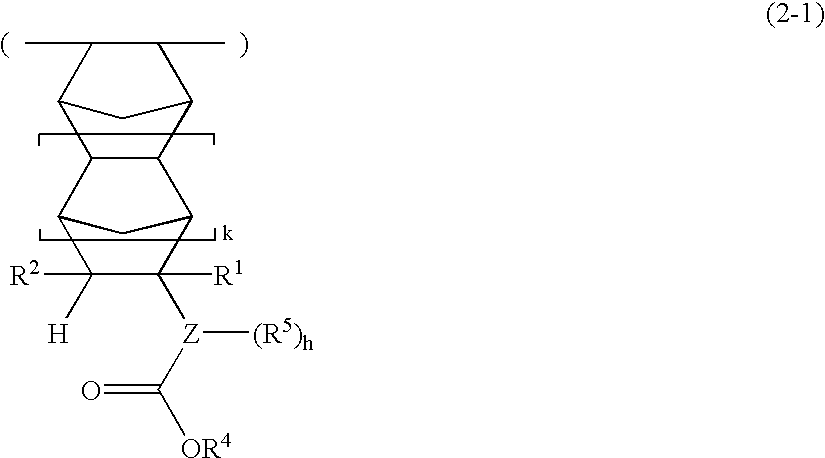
C12C3C(C(C(C)C1C)C2)C1C([Z](C([OR4])=O)[(R5)h])([R1])C([H])([R2])C3C1
